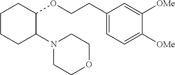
C1CCC(N2CCOCC2)C(OCCC2=CC=C([OMe])C([OMe])=C2)C1
